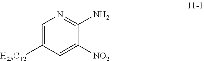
C1=C([H25C12])C=C([NO2])C(N)=N1
